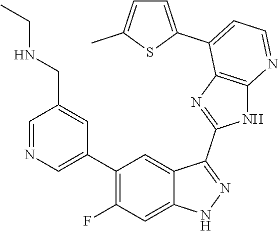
C1=NC=C(C2=C(F)C=C3C(=C2)C(C2=NC4=C(N2)N=CC=C4C2=CC=C(C)S2)=NN3)C=C1CNCC
